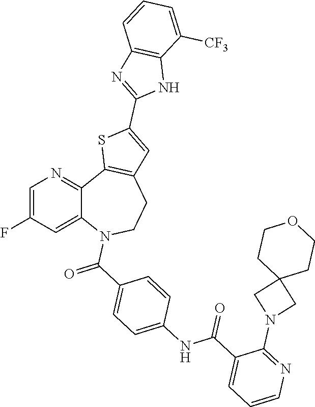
C1=C(F)C=C2C(=N1)C1=C(CCN2C(C2=CC=C(NC(C3=CC=CN=C3N3CC4(C3)CCOCC4)=O)C=C2)=O)C=C(C2=NC3=C(N2)C([CF3])=CC=C3)S1
